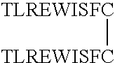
[TLREWISFC][TLREWISFC]
